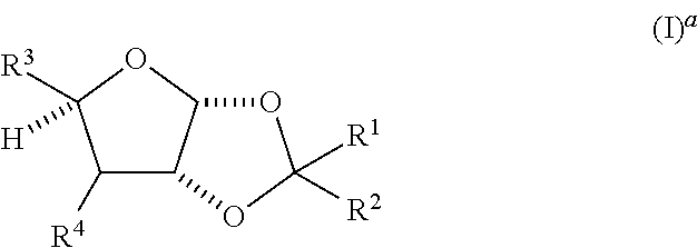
C1([R4])C2C(OC1([R3])[H])OC([R1])([R2])O2
